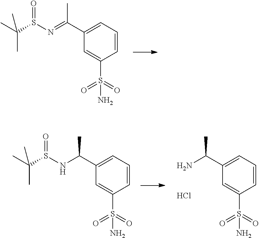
C1(C(=NS(C(C)(C)C)=O)C)=CC=CC(S(=O)(=O)N)=C1.C1(C(NS(C(C)(C)C)=O)C)=CC=CC(S(=O)(=O)N)=C1.C1(C(N)C)=CC=CC(S(=O)(=O)N)=C1.Cl
